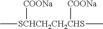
C[SCHCH2CH2CHS](C)([COONa])[COONa]
